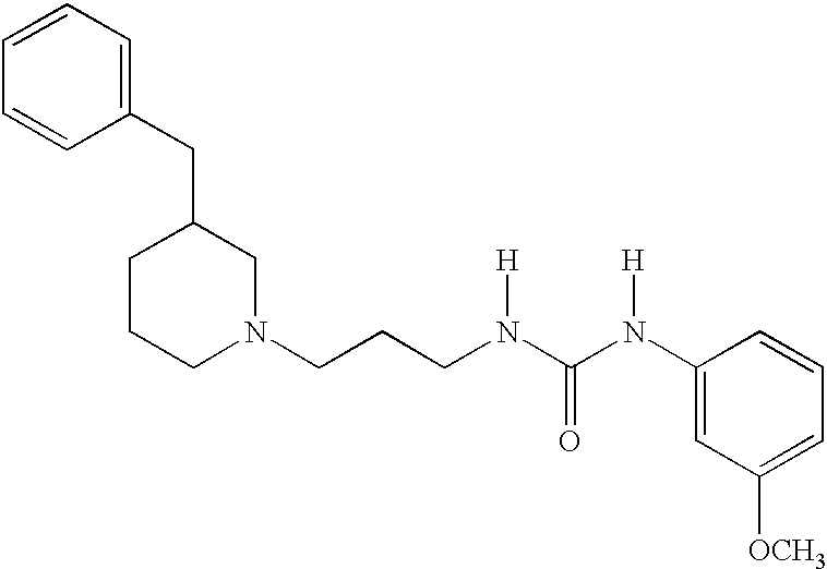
C1=CC=CC(CC2CCCN(CCCN(C(N(C3=CC([OCH3])=CC=C3)[H])=O)[H])C2)=C1
